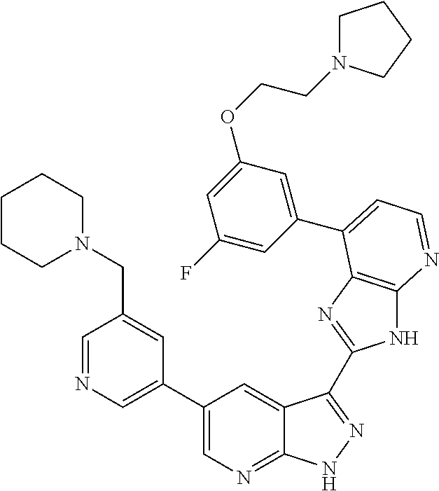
C1(C2=CN=CC(CN3CCCCC3)=C2)=CN=C2C(=C1)C(C1=NC3=C(N1)N=CC=C3C1=CC(OCCN3CCCC3)=CC(F)=C1)=NN2
